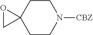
O1CC12CCN([CBZ])CC2
